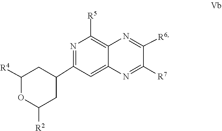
C1([R7])=NC2=CC(C3CC([R2])OC([R4])C3)=NC([R5])=C2N=C1[R6]
